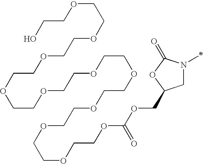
C1N(C)C(=O)OC1COC(OCCOCCOCCOCCOCCOCCOCCOCCOCCOCCOCCO)=O
